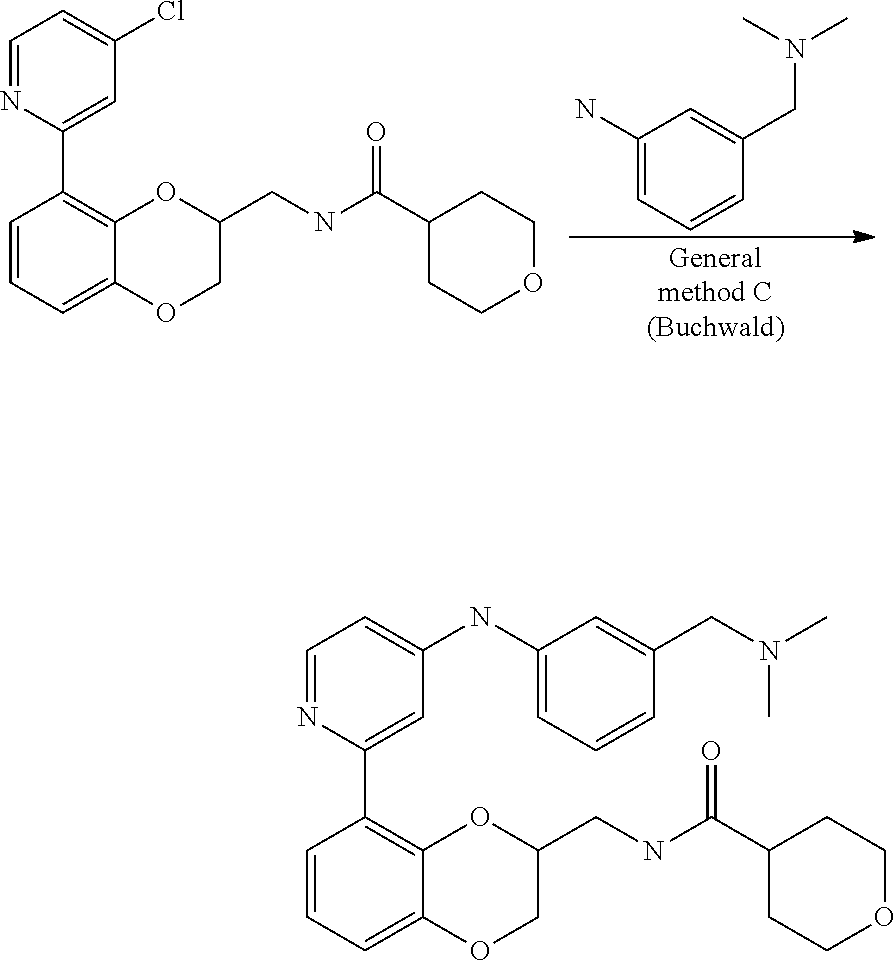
C1(N)=CC=CC(CN(C)C)=C1.C1=C2C(=C(C3=CC(Cl)=CC=N3)C=C1)OC(CNC(C1CCOCC1)=O)CO2.N(C)(CC1=CC(NC2=CC=NC(C3=C4OC(CNC(C5CCOCC5)=O)COC4=CC=C3)=C2)=CC=C1)C
